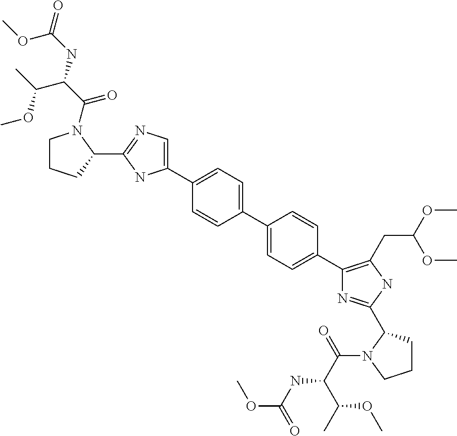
C1=C(C2=CC=C(C3=C(CC(OC)OC)NC(C4CCCN4C(=O)C(NC(=O)OC)C(OC)C)=N3)C=C2)C=CC(C2=CN=C(C3N(C(=O)C(NC(=O)OC)C(OC)C)CCC3)N2)=C1
